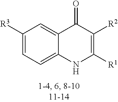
C1([R3])=CC=C2C(=C1)C(=O)C([R2])=C([R1])N2
